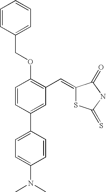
C1=CC(C2=CC=C(N(C)C)C=C2)=CC(C=C2SC(=S)NC2=O)=C1OCC1=CC=CC=C1
